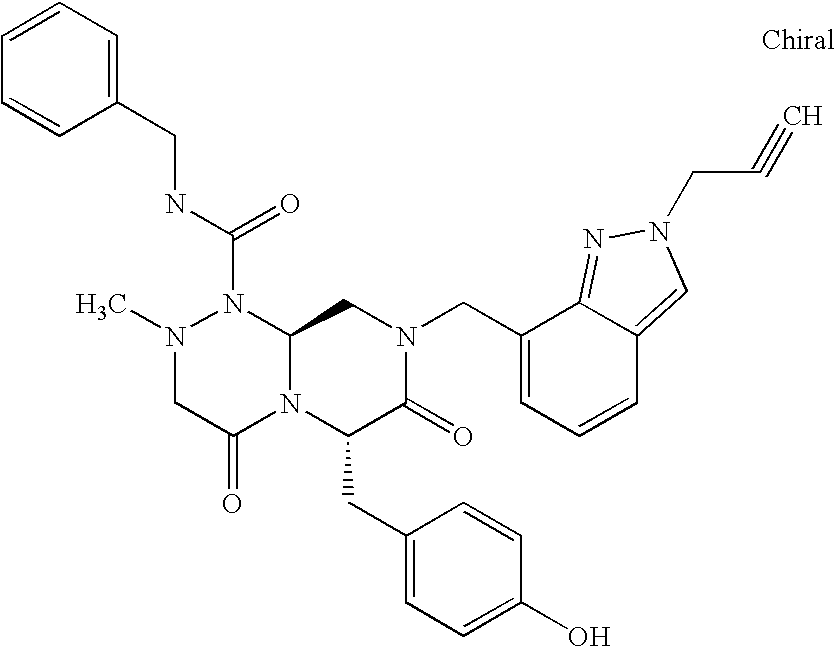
CN1CC(=O)N2C(N1C(NCC1=CC=CC=C1)=O)CN(CC1=CC=CC3=CN(CC#C)N=C13)C(=O)C2CC1=CC=C(O)C=C1
